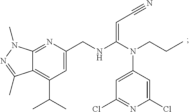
C12=NC(CNC(N(CCC)C3=CC(Cl)=NC(Cl)=C3)=CC#N)=CC(C(C)C)=C1C(C)=NN2C
